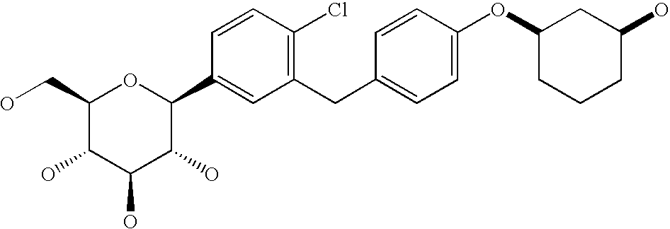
C1(CO)C(O)C(O)C(O)C(C2=CC(CC3=CC=C(OC4CCCC(O)C4)C=C3)=C(Cl)C=C2)O1
